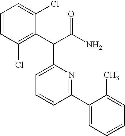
C1=CC=C(Cl)C(C(C(N)=O)C2=CC=CC(C3=CC=CC=C3C)=N2)=C1Cl
